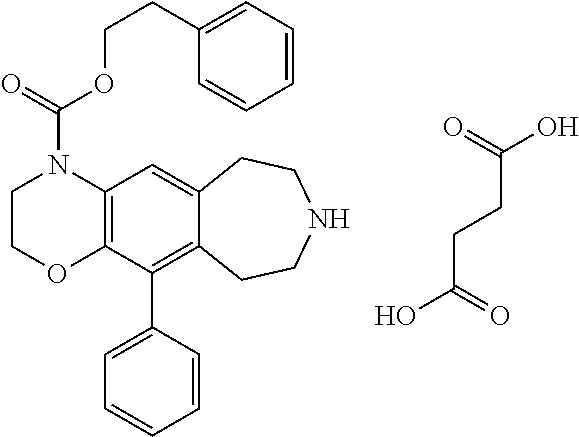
C1COC2=C(N1C(=O)OCCC1=CC=CC=C1)C=C1C(=C2C2=CC=CC=C2)CCNCC1.O=C(O)CCC(=O)O
